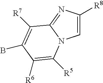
C1=C([R8])N=C2N1C([R5])=C([R6])C(B)=C2[R7]
